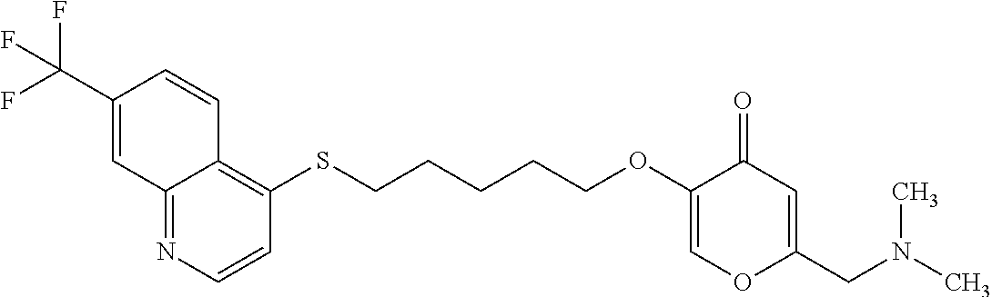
C12=NC=CC(SCCCCCOC3=COC(CN(C)C)=CC3=O)=C1C=CC(C(F)(F)F)=C2
